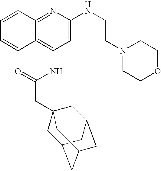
C12=NC(NCCN3CCOCC3)=CC(NC(CC34CC5CC(CC(C3)C5)C4)=O)=C1C=CC=C2
